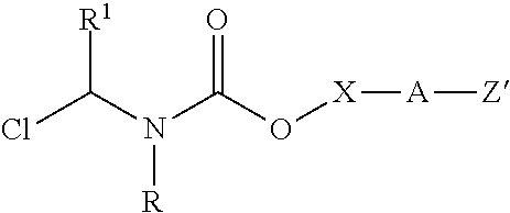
ClC(N(C(O[X][A][Z])=O)[R])[R1]
